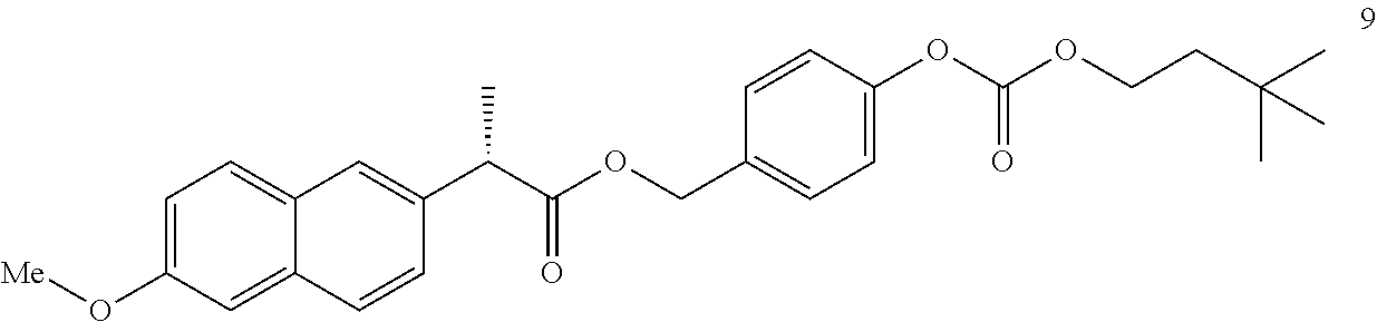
[Me]OC1=CC=C2C(=C1)C=CC(C(C(=O)OCC1=CC=C(OC(=O)OCCC(C)(C)C)C=C1)C)=C2
